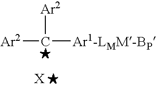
[Ar2]C([Ar1-LMM-BP])[Ar2].[X]
